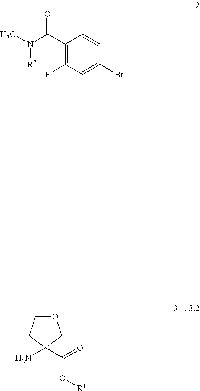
C1(C(N(C)[R2])=O)=C(F)C=C(Br)C=C1.NC1(C(=O)O[R1])COCC1
